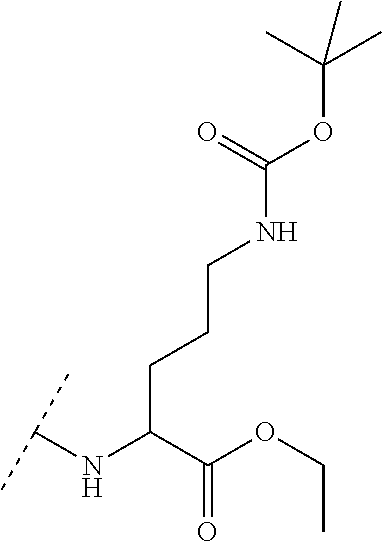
C(C(C(OCC)=O)NC(C)C)CCNC(OC(C)(C)C)=O
